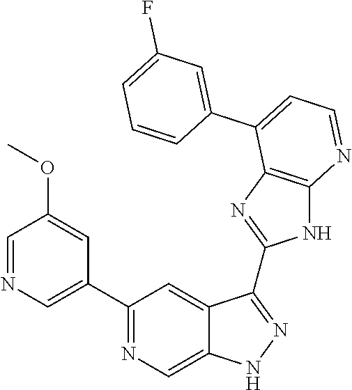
C1=NC=C(C2=NC=C3C(=C2)C(C2=NC4=C(N2)N=CC=C4C2=CC(F)=CC=C2)=NN3)C=C1OC
